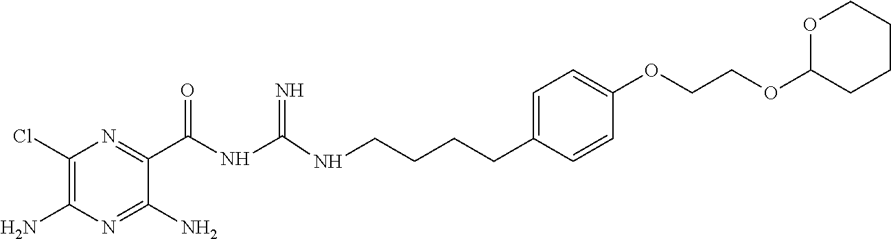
C1(Cl)=C(N)N=C(N)C(C(=O)NC(=N)NCCCCC2=CC=C(OCCOC3CCCCO3)C=C2)=N1
